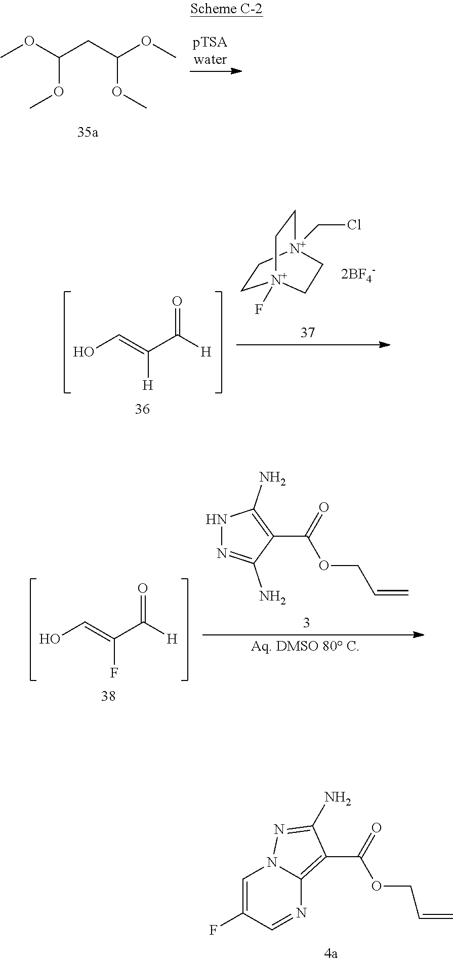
C(=O)(OCC=C)C1=C2N=CC(F)=CN2N=C1N.C(OC)(OC)CC(OC)OC.OC=C(C([H])=O)[H].C1C[N+]2(CCl)CC[N+]1(F)CC2.OC=C(C([H])=O)F.N1N=C(N)C(C(=O)OCC=C)=C1N
